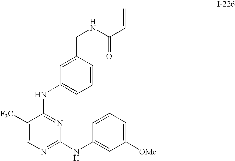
N(C1=NC(NC2=CC([OMe])=CC=C2)=NC=C1[F3C])C1=CC=CC(CNC(=O)C=C)=C1
